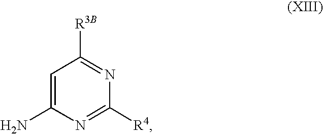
C1=C(N)N=C([R4])N=C1[R3B]
